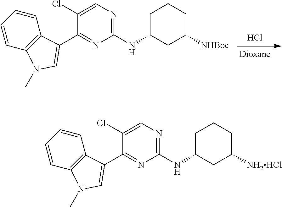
Cl.C1=CC=CC2=C1C(C1=NC(NC3CC([NHBoc])CCC3)=NC=C1Cl)=CN2C.C1=CC=CC2=C1C(C1=NC(NC3CC([NH2HCl])CCC3)=NC=C1Cl)=CN2C
